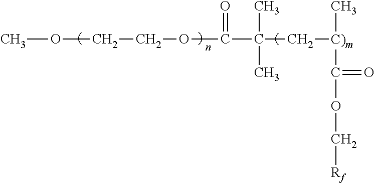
COCCOC(C(C[C)m](C)C(OC[Rf])=O)(C)C)=O
